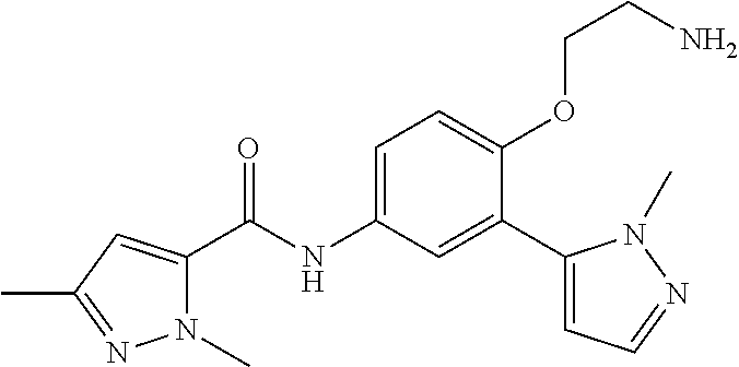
N1(C)C(C(=O)NC2=CC=C(OCCN)C(C3=CC=NN3C)=C2)=CC(C)=N1
